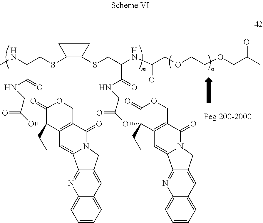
CNC(CSC1C(SCC(NC(COCCOCC(C)=O)=O)C(=O)NCC(=O)OC2(CC)C(=O)OCC3=C2C=C2C4=NC5=CC=CC=C5C=C4CN2C3=O)CC1)C(=O)NCC(OC1(CC)C(=O)OCC2=C1C=C1C3=NC4=CC=CC=C4C=C3CN1C2=O)=O
